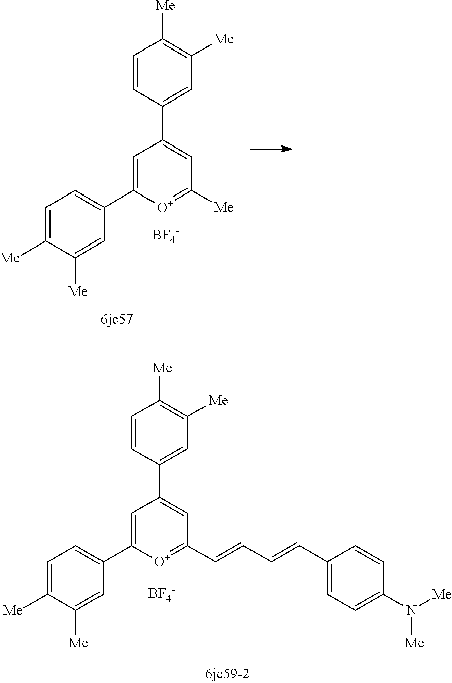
C1=C([Me])C([Me])=CC(C2=CC(C3=CC([Me])=C([Me])C=C3)=CC([Me])=[O+]2)=C1.[BF4-].C1=C([Me])C([Me])=CC(C2=CC(C3=CC([Me])=C([Me])C=C3)=CC(C=CC=CC3=CC=C(N([Me])[Me])C=C3)=[O+]2)=C1.[BF4-]
